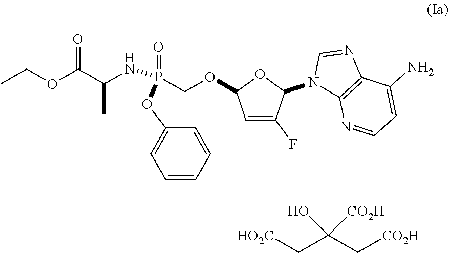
CCOC(C(NP(COC1C=C(F)C(N2C3=C(N=C2)C(N)=CC=N3)O1)(OC1=CC=CC=C1)=O)C)=O.[HO2C]CC(C[CO2H])([CO2H])O
